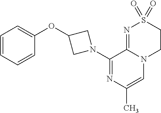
N1(C2=NC(C)=CN3C2=NS(=O)(=O)CC3)CC(OC2=CC=CC=C2)C1
